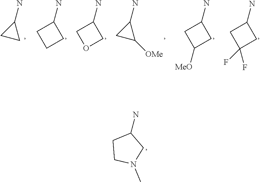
NC1CC1.NC1CCC1.NC1COC1.NC1CC1[OMe].NC1CC([MeO])C1.NC1CC(F)(F)C1.NC1CCN(C)C1
